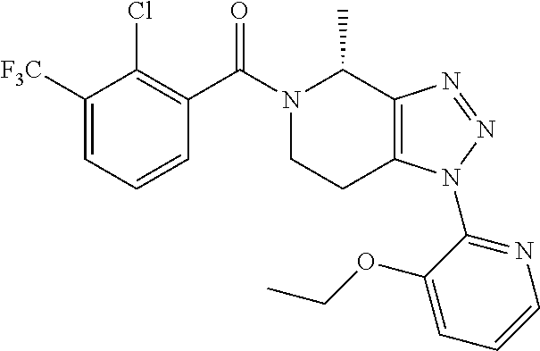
C1=CC=C([F3C])C(Cl)=C1C(N1CCC2=C(C1C)N=NN2C1=NC=CC=C1OCC)=O
